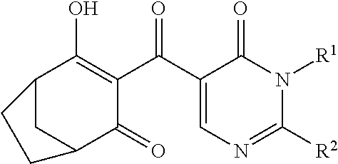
C12CC(C(=O)C(C(C3=CN=C([R2])N([R1])C3=O)=O)=C1O)CC2
